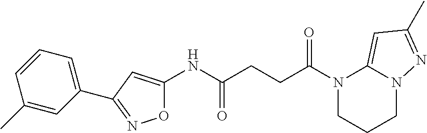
O1C(NC(CCC(N2CCCN3C2=CC(C)=N3)=O)=O)=CC(C2=CC=CC(C)=C2)=N1
